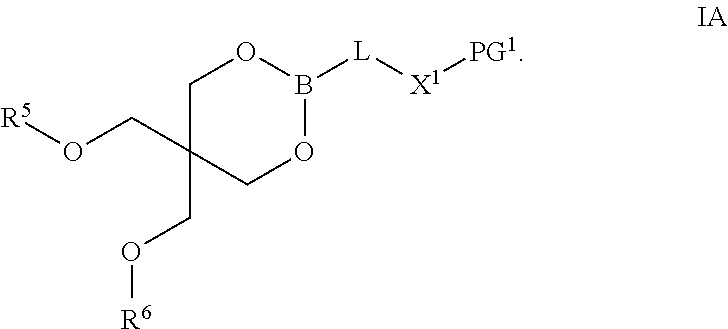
C1C(CO[R5])(CO[R6])COB([L][X1][PG1])O1
